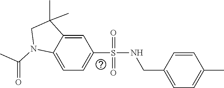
C12=CC=C(S(NCC3=CC=C(C)C=C3)(=O)=O)C=C1C(C)(C)CN2C(=O)C
